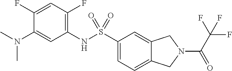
C1(NS(C2=CC=C3C(=C2)CN(C(C(F)(F)F)=O)C3)(=O)=O)=C(F)C=C(F)C(N(C)C)=C1
